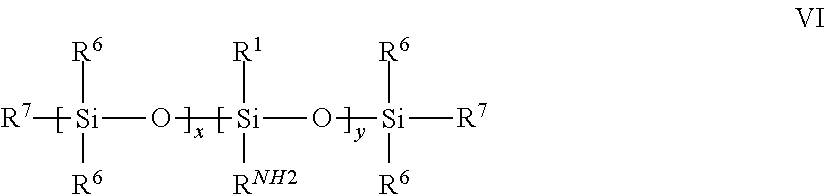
[R7][Si]([R6])([R6])O[Si]([R1])([RNH2])O[Si]([R6])([R6])[R7]
